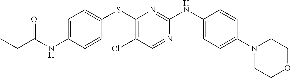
C1=C(NC(CC)=O)C=CC(SC2=C(Cl)C=NC(NC3=CC=C(N4CCOCC4)C=C3)=N2)=C1
